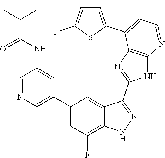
C1=NC=C(C2=CC(F)=C3C(=C2)C(C2=NC4=C(N2)N=CC=C4C2=CC=C(F)S2)=NN3)C=C1NC(C(C)(C)C)=O
